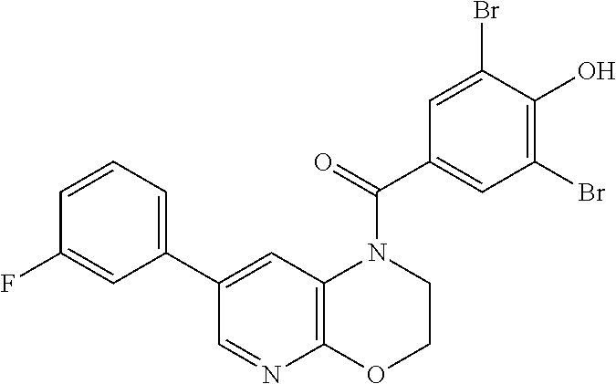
C1(C2=CC=CC(F)=C2)=CC2=C(N=C1)OCCN2C(C1=CC(Br)=C(O)C(Br)=C1)=O
